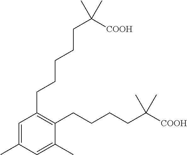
C1=C(C)C=C(C)C(CCCCC([COOH])(C)C)=C1CCCCCC(C)([COOH])C
